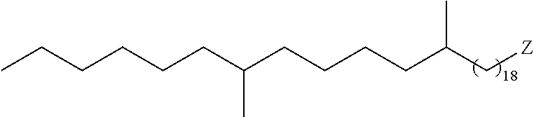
C(C(C[Z])C)CCCC(CCCCCC)C
